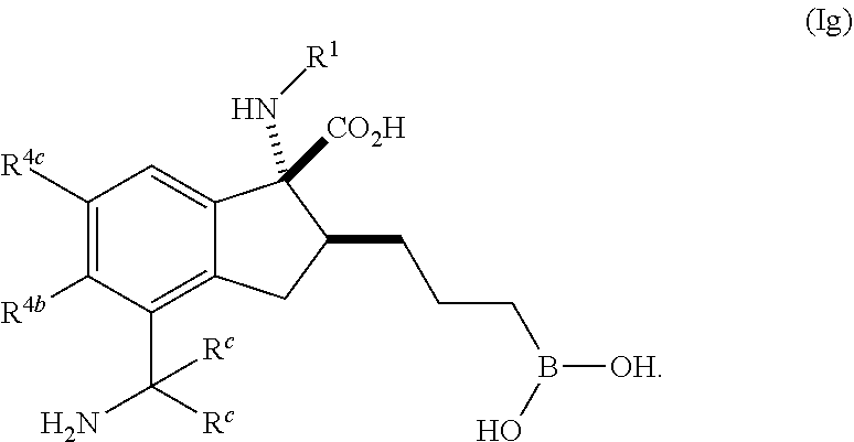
C1([R4c])=C([R4b])C(C([Rc])(N)[Rc])=C2C(=C1)C([CO2H])(N[R1])C(CCCB([OH])O)C2
